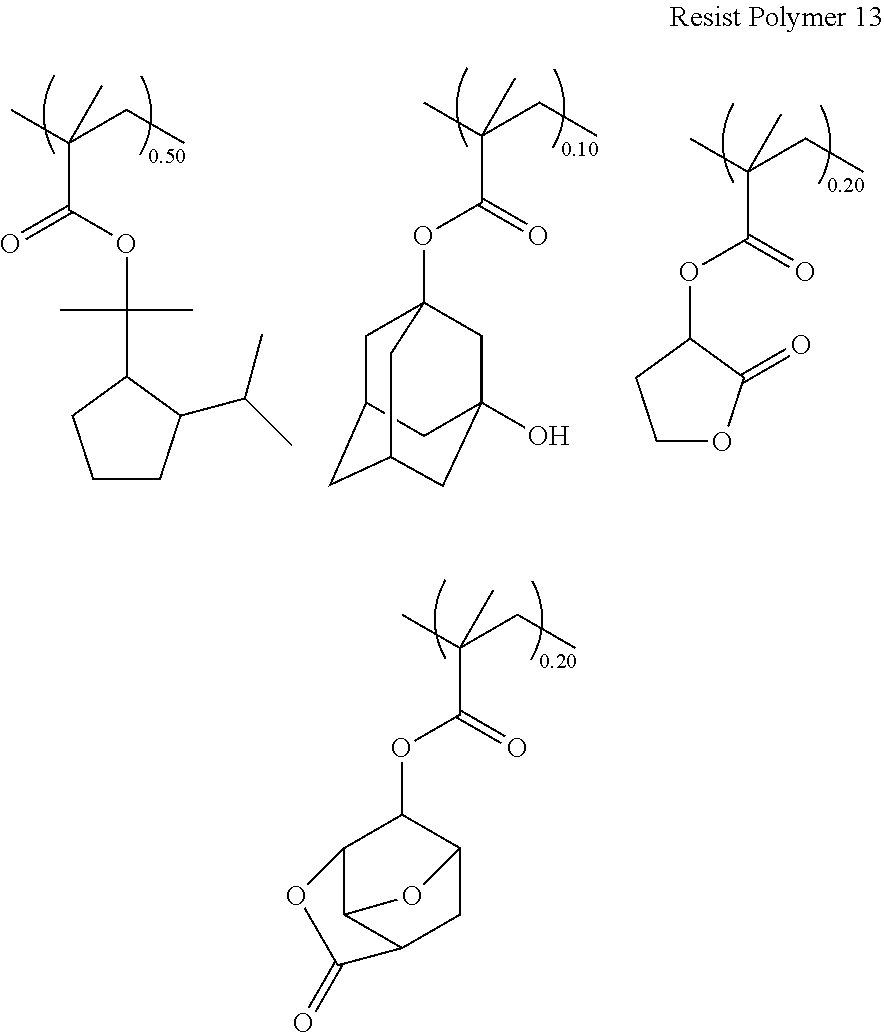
CC(CC)(C(OC1C2C3C(CC1O3)C(=O)O2)=O)C.CC(CC)(C(OC(C)(C)C1CCCC1C(C)C)=O)C.CC(CC)(C(OC12CC3CC(CC(O)(C1)C3)C2)=O)C.CC(CC)(C(OC1CCOC1=O)=O)C
